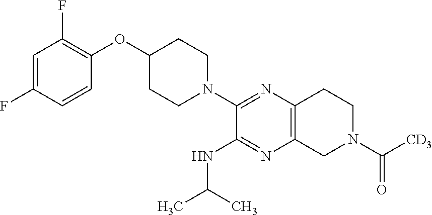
C1=C(F)C=CC(OC2CCN(C3=NC4=C(N=C3NC(C)C)CN(C([CD3])=O)CC4)CC2)=C1F
